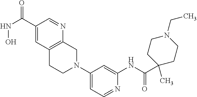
C1(C(NO)=O)=CC2=C(N=C1)CN(C1=CC=NC(NC(C3(C)CCN(CC)CC3)=O)=C1)CC2
